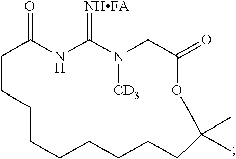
C1CCCCCCCCC(C)(C)OC(=O)CN([CD3])C(=[NHFA])NC1=O
